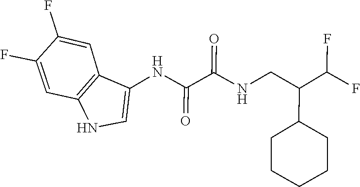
C1(C(CNC(C(NC2=CNC3=C2C=C(F)C(F)=C3)=O)=O)C(F)F)CCCCC1
